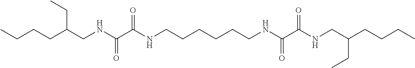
C(C(CNC(C(NCCCCCCNC(C(NCC(CCCC)CC)=O)=O)=O)=O)CC)CCC
